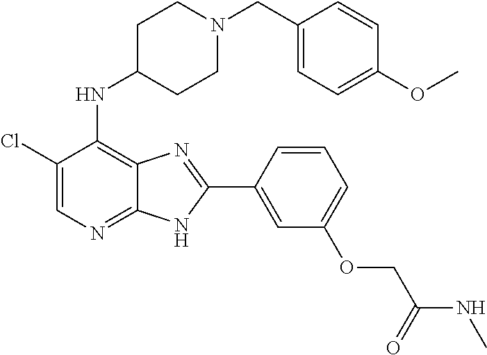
C1(Cl)=CN=C2C(=C1NC1CCN(CC3=CC=C(OC)C=C3)CC1)N=C(C1=CC(OCC(NC)=O)=CC=C1)N2
